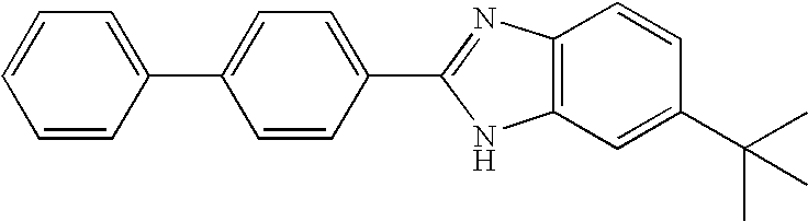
C1(C2=CC=CC=C2)=CC=C(C2=NC3=C(C=C(C(C)(C)C)C=C3)N2)C=C1
